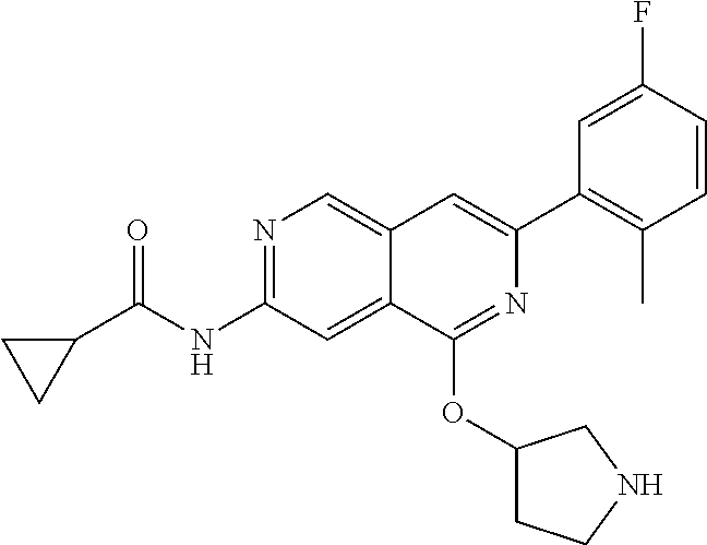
N1=C(NC(C2CC2)=O)C=C2C(=C1)C=C(C1=C(C)C=CC(F)=C1)N=C2OC1CCNC1
